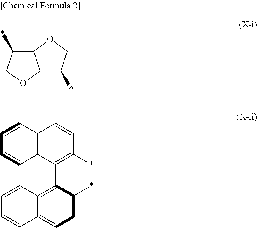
C12C(*)COC1C(*)CO2.C1=CC2=C(C=C1)C=CC(*)=C2C1=C2C(=CC=C1*)C=CC=C2
